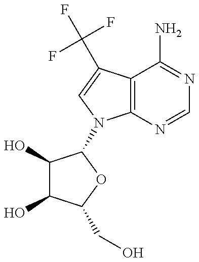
C1(O)C(O)C(CO)OC1N1C2=C(C(C(F)(F)F)=C1)C(N)=NC=N2
